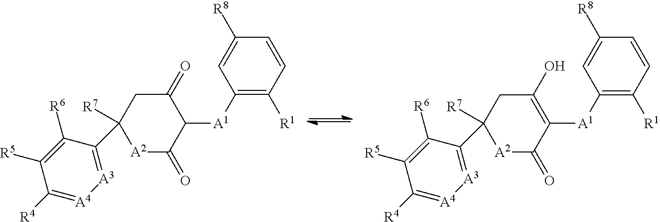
[A2]1C(=O)C([A1]C2=C([R1])C=CC([R8])=C2)C(=O)CC1([R7])C1=[A3][A4]=C([R4])C([R5])=C1[R6].[A2]1C(=O)C([A1]C2=C([R1])C=CC([R8])=C2)=C(O)CC1([R7])C1=[A3][A4]=C([R4])C([R5])=C1[R6]
